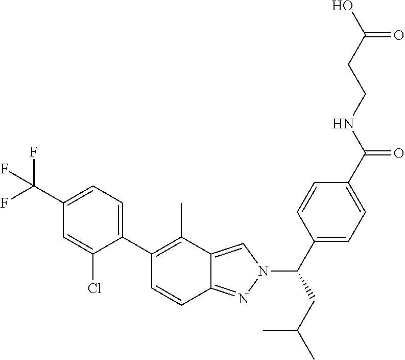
OC(CCNC(=O)C1=CC=C(C(N2C=C3C(=N2)C=CC(C2=CC=C(C(F)(F)F)C=C2Cl)=C3C)CC(C)C)C=C1)=O
